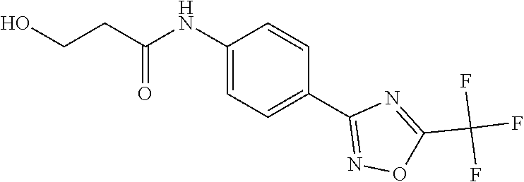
C1(NC(CCO)=O)=CC=C(C2=NOC(C(F)(F)F)=N2)C=C1
